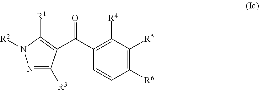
C1([R6])=C([R5])C([R4])=C(C(=O)C2=C([R1])N([R2])N=C2[R3])C=C1
